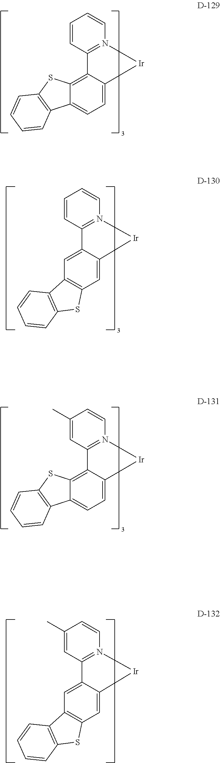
C12=CC=C3C(=C1SC1=C2C=CC=C1)C1=N(C=CC=C1)[Ir]3.C12=C(C=C3C(=C1)C1=N(C=CC=C1)[Ir]3)SC1=C2C=CC=C1.C12=CC=C3C(=C1SC1=C2C=CC=C1)C1=N(C=CC(C)=C1)[Ir]3.C12=C(C=C3C(=C1)C1=N(C=CC(C)=C1)[Ir]3)SC1=C2C=CC=C1
